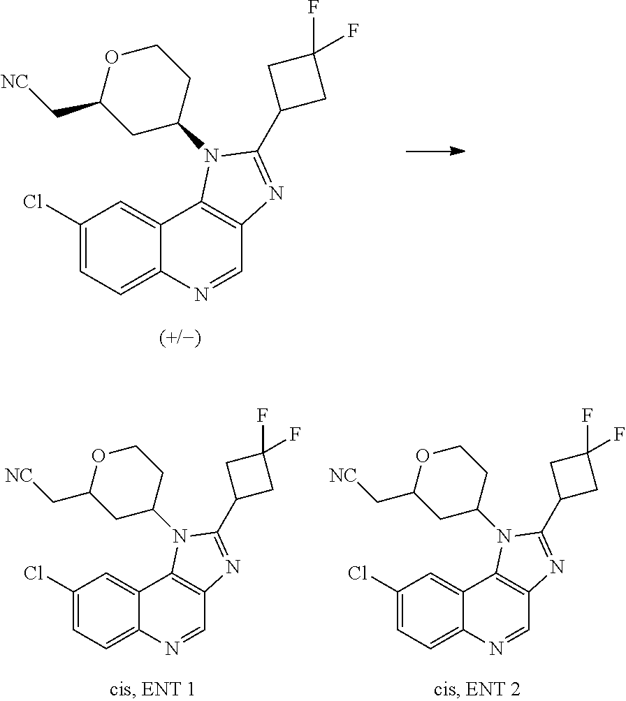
C1(Cl)=CC=C2C(=C1)C1=C(C=N2)N=C(C2CC(F)(F)C2)N1C1CCOC(C[NC])C1.C1(Cl)=CC=C2C(=C1)C1=C(C=N2)N=C(C2CC(F)(F)C2)N1C1CCOC(C[NC])C1.C1(Cl)=CC=C2C(=C1)C1=C(C=N2)N=C(C2CC(F)(F)C2)N1C1CCOC(C[NC])C1
